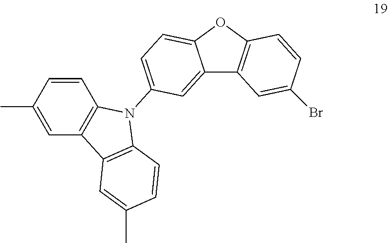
O1C2=CC=C(N3C4=C(C5=C3C=CC(C)=C5)C=C(C)C=C4)C=C2C2=C1C=CC(Br)=C2
